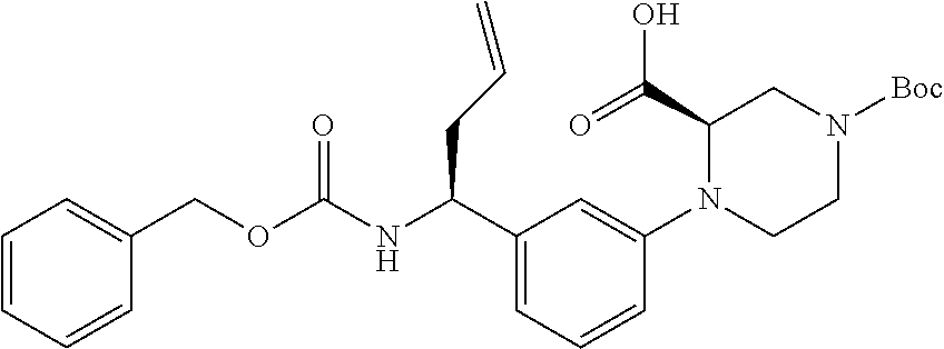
N(C(C1=CC=CC(N2C(C(=O)O)CN([Boc])CC2)=C1)CC=C)C(OCC1=CC=CC=C1)=O
